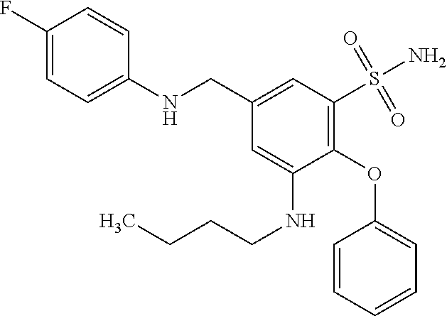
C1(F)=CC=C(NCC2=CC(S(N)(=O)=O)=C(OC3=CC=CC=C3)C(NCCCC)=C2)C=C1
